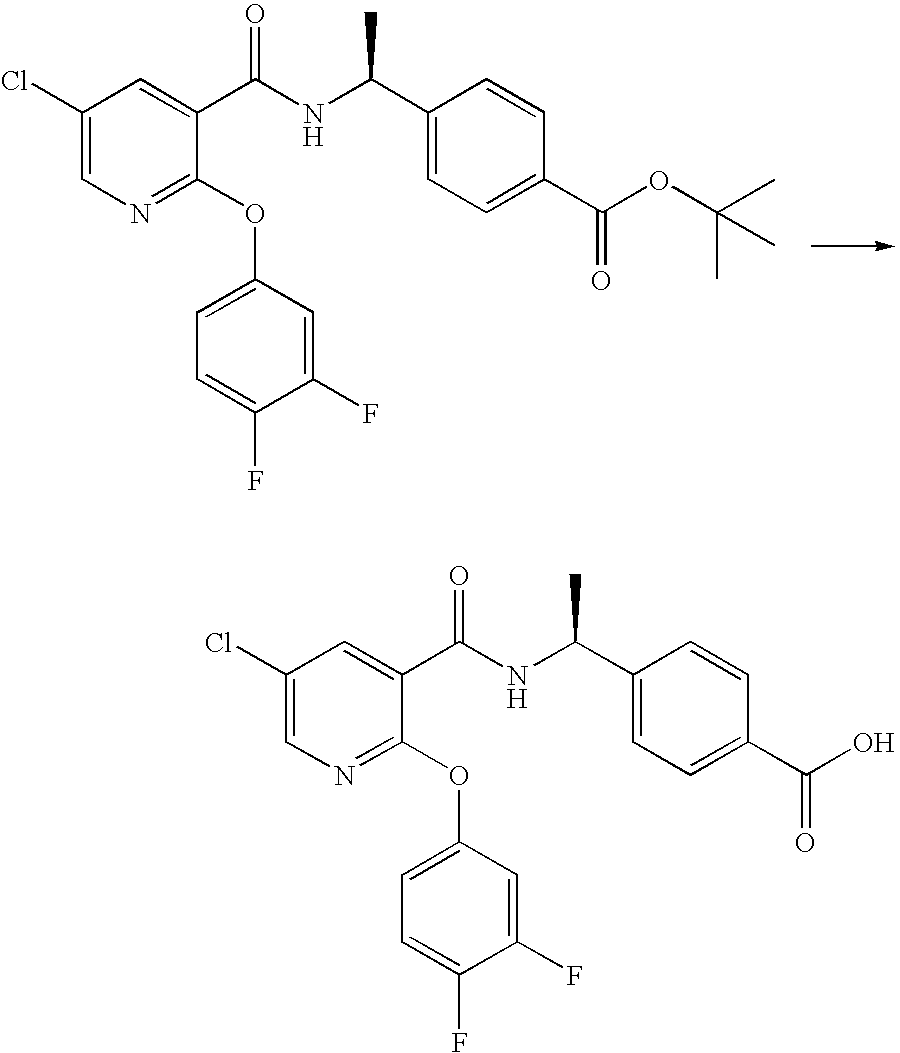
C1(Cl)=CN=C(OC2=CC=C(F)C(F)=C2)C(C(NC(C2=CC=C(C(=O)OC(C)(C)C)C=C2)C)=O)=C1.C1(Cl)=CN=C(OC2=CC=C(F)C(F)=C2)C(C(NC(C2=CC=C(C(=O)O)C=C2)C)=O)=C1
